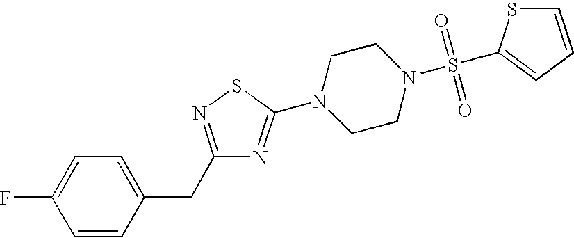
C1(CC2=CC=C(F)C=C2)=NSC(N2CCN(S(=O)(=O)C3=CC=CS3)CC2)=N1
